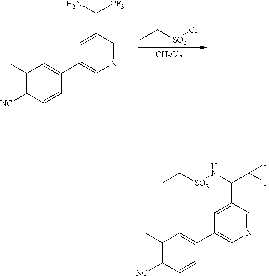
C1([NC])=C(C)C=C(C2=CN=CC(C(N)[CF3])=C2)C=C1.CC[SO2]Cl.[CH2Cl2].C1([NC])=C(C)C=C(C2=CN=CC(C(N[SO2]CC)C(F)(F)F)=C2)C=C1
